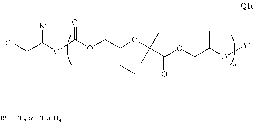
ClCC(OC(OCC(OC(C(OCC(C)O[Y])=O)(C)C)CC)=O)[R]
